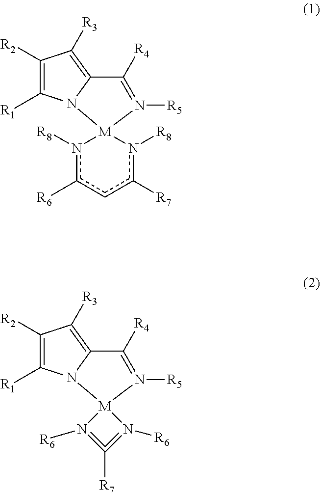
n1([R8])c([R6])cc([R7])n([R8])[M]12N1C([R1])=C([R2])C([R3])=C1C([R4])=N2[R5].C1([R2])=C([R1])N2C(=C1[R3])C([R4])=N([R5])[M]21N([R6])=C([R7])=N1[R6]
